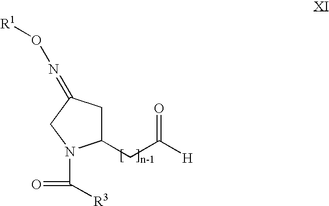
C1(CC([H])=O)CC(=NO[R1])CN1C(=O)[R3]
